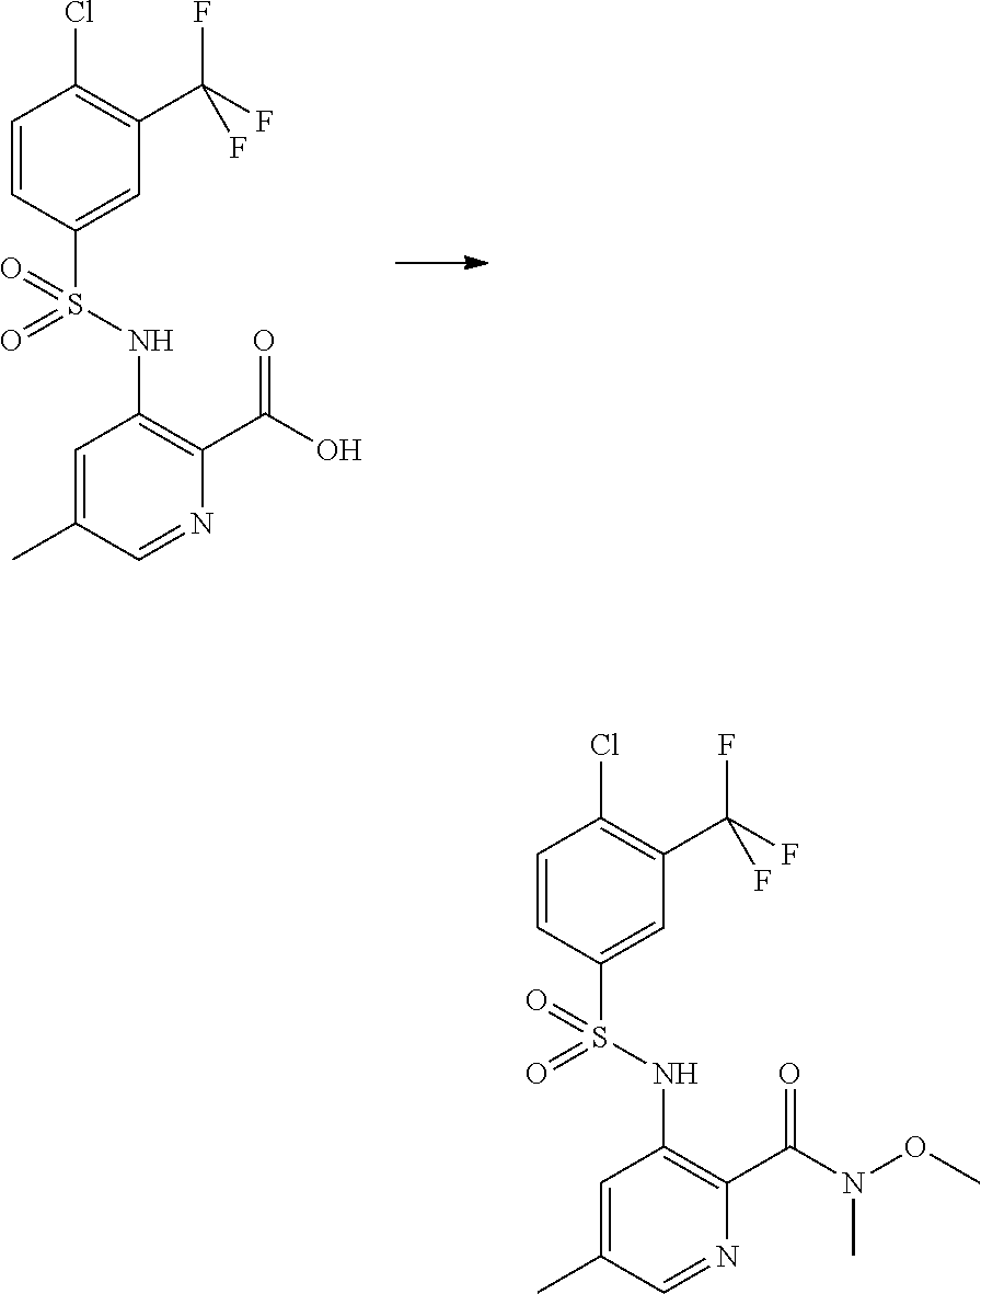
C1=C(C)C=NC(C(O)=O)=C1NS(C1=CC(C(F)(F)F)=C(Cl)C=C1)(=O)=O.C1=C(C)C=NC(C(N(OC)C)=O)=C1NS(C1=CC(C(F)(F)F)=C(Cl)C=C1)(=O)=O
